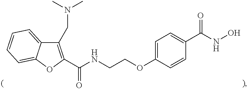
C1(CN(C)C)=C(C(NCCOC2=CC=C(C(NO)=O)C=C2)=O)OC2=CC=CC=C12
